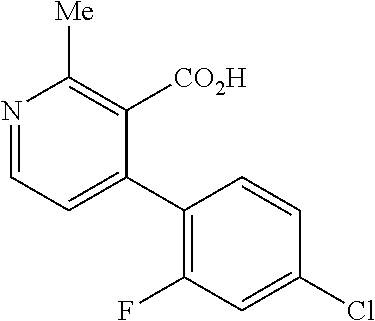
N1=CC=C(C2=C(F)C=C(Cl)C=C2)C([CO2H])=C1[Me]
